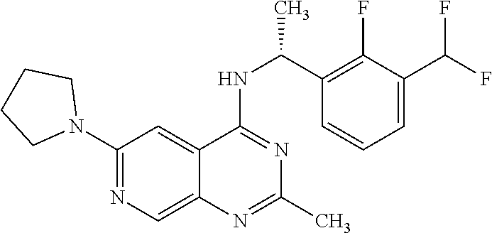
C1(N2CCCC2)=NC=C2C(=C1)C(NC(C)C1=C(F)C(C(F)F)=CC=C1)=NC(C)=N2
